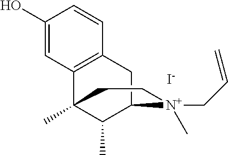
C1(O)=CC2=C(C=C1)CC1C(C)C2(C)CC[N+]1(CC=C)C.[I-]
